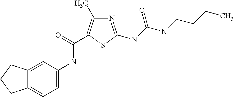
C12=CC(NC(=O)C3=C(C)N=C(NC(NCCCC)=O)S3)=CC=C1CCC2
